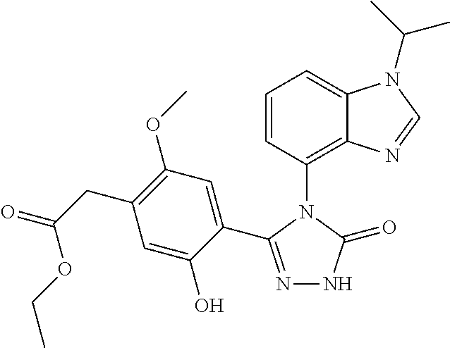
N1=C(C2=CC(OC)=C(CC(=O)OCC)C=C2O)N(C2=C3C(=CC=C2)N(C(C)C)C=N3)C(=O)N1
